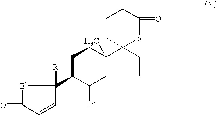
[E]1C(=O)C=C2C1([R])C1C([E]2)C2C(C)(CC1)C1(CC2)oC(=O)CCC1
